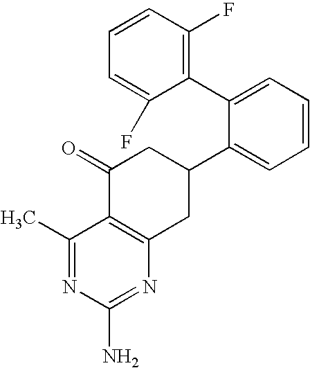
C1(C)=NC(N)=NC2=C1C(=O)CC(C1=CC=CC=C1C1=C(F)C=CC=C1F)C2
